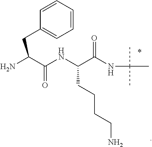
C(C(NC(C(NC(C)(C)C)=O)CCCCN)=O)(N)CC1=CC=CC=C1
